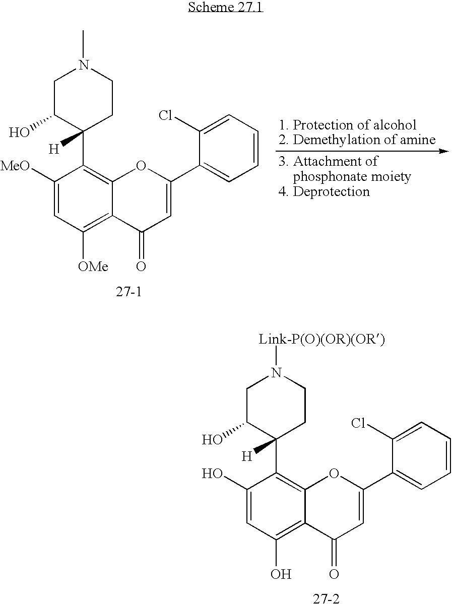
[27-2].C1=CC=C(Cl)C(C2=CC(=O)C3=C(O)C=C(O)C(C4([H])CCN([Link-P(O)(OR)(OR)])CC4O)=C3O2)=C1.C1=CC=C(Cl)C(C2=CC(=O)C3=C([OMe])C=C([MeO])C(C4([H])CCN(C)CC4O)=C3O2)=C1.[27-1]
